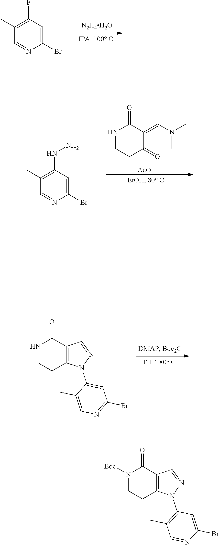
C1=NN(C2=CC(Br)=NC=C2C)C2=C1C(=O)NCC2.C1=NC(Br)=CC(F)=C1C.[N2H4H2O].N(C)(C=C1C(=O)CCNC1=O)C.[AcOH].C1(NN)=C(C)C=NC(Br)=C1.C1=NN(C2=C(C)C=NC(Br)=C2)C2=C1C(=O)N([Boc])CC2
